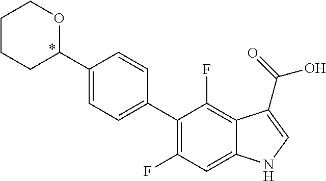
C1(C2OCCCC2)=CC=C(C2=C(F)C=C3C(=C2F)C(C(=O)O)=CN3)C=C1
